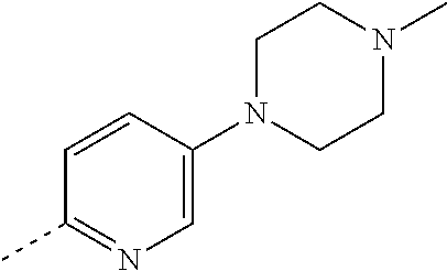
C1=CC(N2CCN(C)CC2)=CN=C1C
